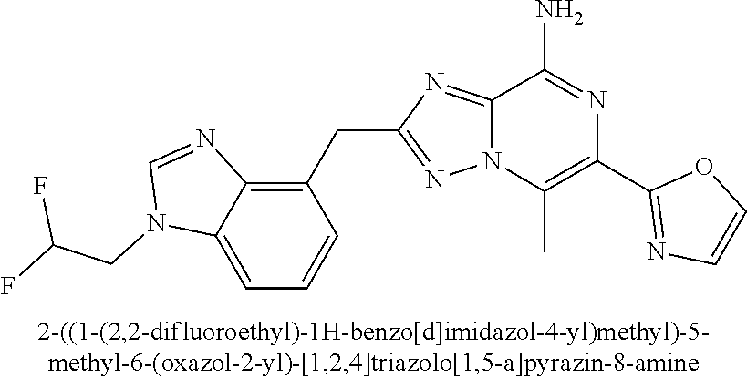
C1(CC2=NN3C(=N2)C(N)=NC(C2=NC=CO2)=C3C)=C2C(=CC=C1)N(CC(F)F)C=N2
